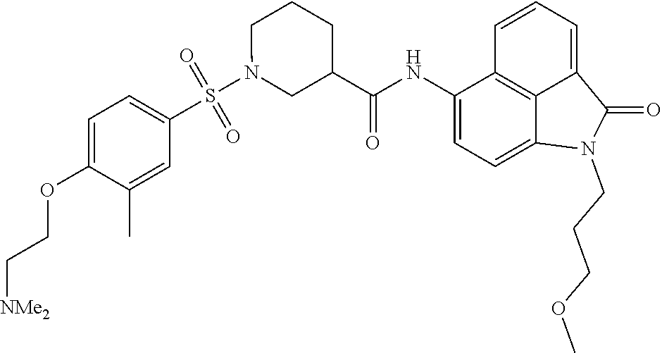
C1(NC(=O)C2CN(S(C3=CC=C(OCC[NMe2])C(C)=C3)(=O)=O)CCC2)=CC=C2C3=C1C=CC=C3C(=O)N2CCCOC
